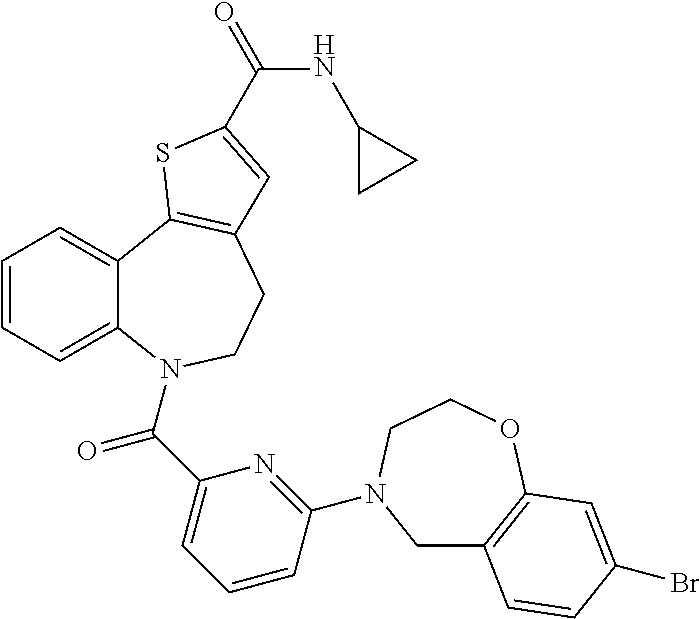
C1=CC=C2C(=C1)C1=C(CCN2C(C2=CC=CC(N3CC4=C(OCC3)C=C(Br)C=C4)=N2)=O)C=C(C(=O)NC2CC2)S1
